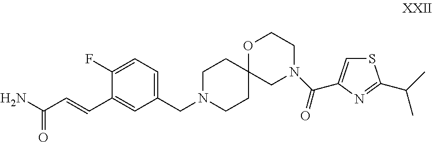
C(=CC1=CC(CN2CCC3(CC2)OCCN(C(=O)C2=CSC(C(C)C)=N2)C3)=CC=C1F)C(N)=O
